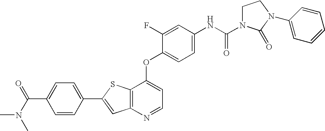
C12=C(SC(C3=CC=C(C(N(C)C)=O)C=C3)=C1)C(OC1=CC=C(NC(=O)N3CCN(C4=CC=CC=C4)C3=O)C=C1F)=CC=N2
